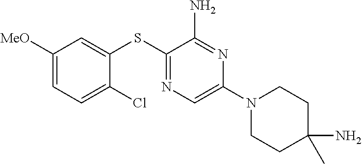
C1([MeO])=CC=C(Cl)C(SC2=NC=C(N3CCC(N)(C)CC3)N=C2N)=C1
